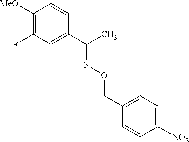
C1([MeO])=C(F)C=C(C(C)=NOCC2=CC=C([NO2])C=C2)C=C1
